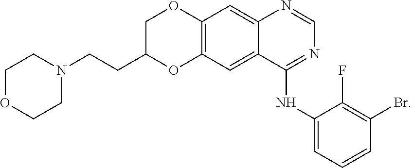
C1COCCN1CCC1COC2=C(O1)C=C1C(NC3=CC=CC(Br)=C3F)=NC=NC1=C2
